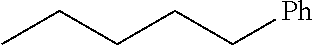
CCCCC[Ph]
